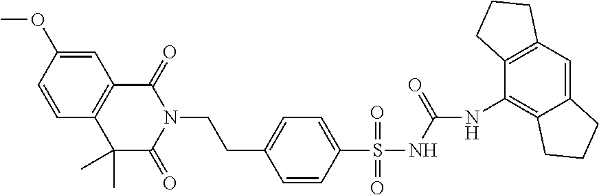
C12=C(C=CC(OC)=C1)C(C)(C)C(=O)N(CCC1=CC=C(S(NC(=O)NC3=C4C(=CC5=C3CCC5)CCC4)(=O)=O)C=C1)C2=O
